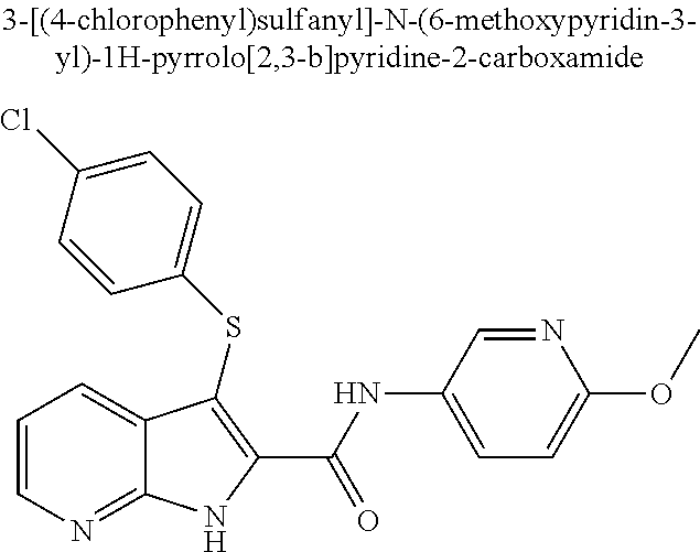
N(C1=CC=C(OC)N=C1)C(C1=C(SC2=CC=C(Cl)C=C2)C2=CC=CN=C2N1)=O
